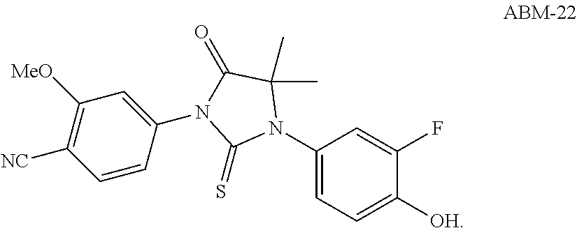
C1(N2C(C)(C)C(=O)N(C3=CC([MeO])=C([NC])C=C3)C2=S)=CC=C([OH])C(F)=C1
